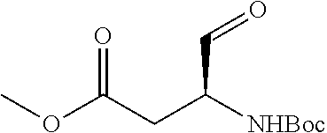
O=CC(CC(OC)=O)[NHBoc]
